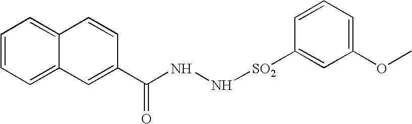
C1=CC=C2C(=C1)C=CC(C(NN[SO2]C1=CC(OC)=CC=C1)=O)=C2
